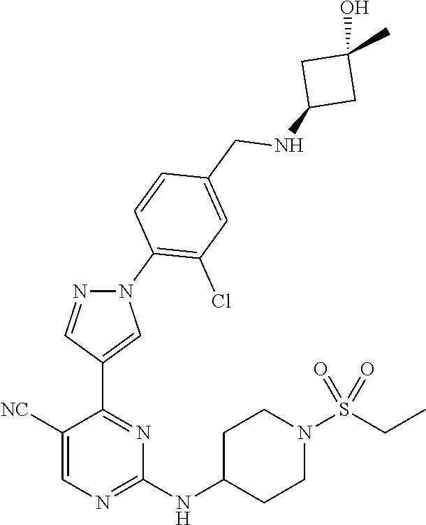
C1(NC2CCN(S(CC)(=O)=O)CC2)=NC=C([NC])C(C2=CN(C3=C(Cl)C=C(CNC4CC(C)(O)C4)C=C3)N=C2)=N1
